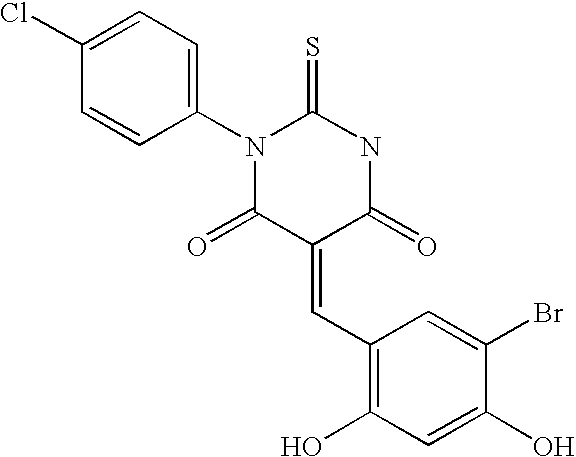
C1=CC(N2C(=S)NC(=O)C(=CC3=C(O)C=C(O)C(Br)=C3)C2=O)=CC=C1Cl
